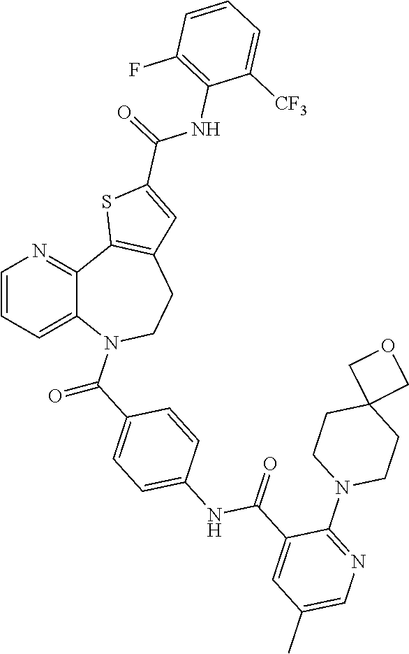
C(=O)(C1=CC=C(NC(=O)C2=CC(C)=CN=C2N2CCC3(CC2)COC3)C=C1)N1C2=CC=CN=C2C2=C(CC1)C=C(C(NC1=C(F)C=CC=C1[CF3])=O)S2
